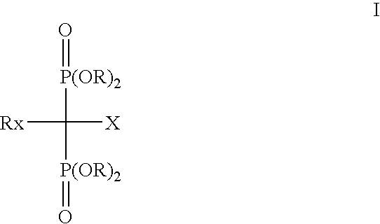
[Rx]C([P(OR)2]=O)([X])[P(OR)2]=O
